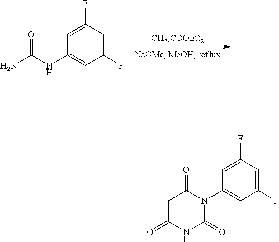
NC(NC1=CC(F)=CC(F)=C1)=O.[CH2(COOEt)2].C1C(=O)N(C2=CC(F)=CC(F)=C2)C(=O)NC1=O
